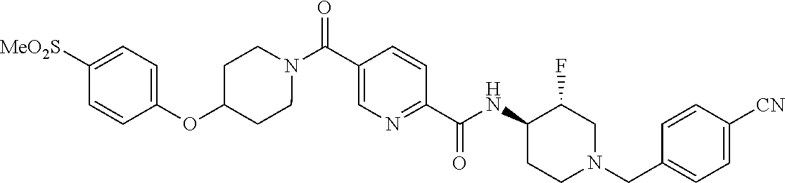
N(C(C1=NC=C(C(=O)N2CCC(OC3=CC=C([SO2Me])C=C3)CC2)C=C1)=O)C1CCN(CC2=CC=C([CN])C=C2)CC1F
